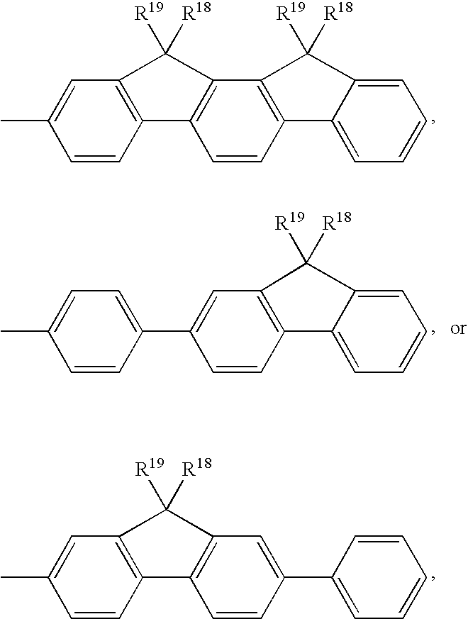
C1=CC2=C(C3=C1C1=C(C=C(C)C=C1)C3([R18])[R19])C([R18])([R19])C1=CC=CC=C21.C1=CC(C2=CC=CC=C2)=CC2=C1C1=C(C=C(C)C=C1)C2([R18])[R19].C1=CC2=C(C=C1C1=CC=C(C)C=C1)C([R18])([R19])C1=CC=CC=C21
